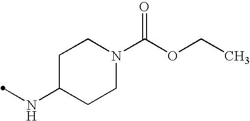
C1C(NC)CCN(C(OCC)=O)C1
